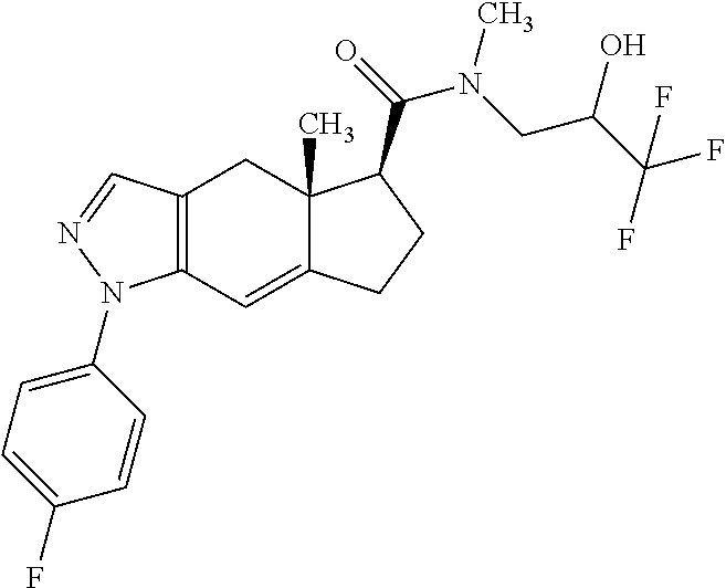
C12=C(C=C3C(C)(C1)C(C(=O)N(CC(C(F)(F)F)O)C)CC3)N(C1=CC=C(F)C=C1)N=C2
